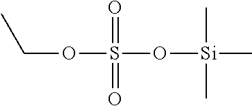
O(S(O[Si](C)(C)C)(=O)=O)CC
